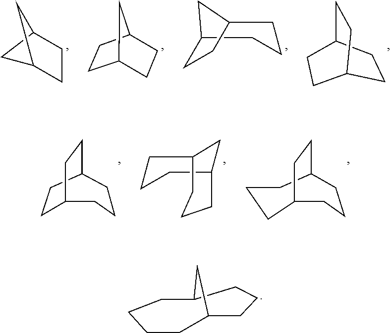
C1CC2CCC1C2.C1CC2CC1C2.C12CCCC(CC1)C2.C1CC2CCC1CC2.C1CC2CCC1CCC2.C12CCCC(CCC1)C2.C1C2CCC(CC1)CCC2.C12CCCC(C1)CCCC2
